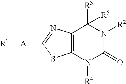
C12=C(N=C([A][R1])S1)C([R3])([R5])N([R2])C(=O)N2[R4]
